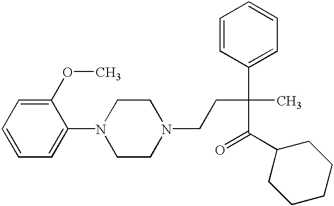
C1=C(N2CCN(CCC(C3=CC=CC=C3)(C)C(C3CCCCC3)=O)CC2)C(OC)=CC=C1
